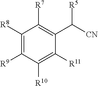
C1([R8])=C([R9])C([R10])=C([R11])C(C([R5])[CN])=C1[R7]
